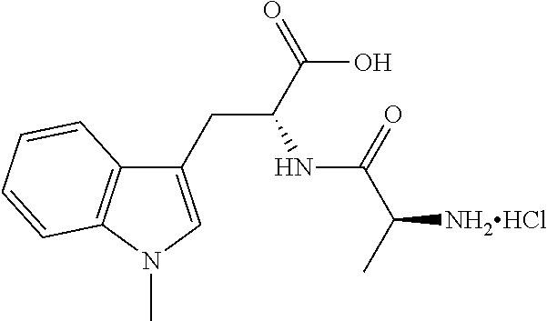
C1(CC(C(O)=O)NC(C([NH2HCl])C)=O)=CN(C)C2=C1C=CC=C2
